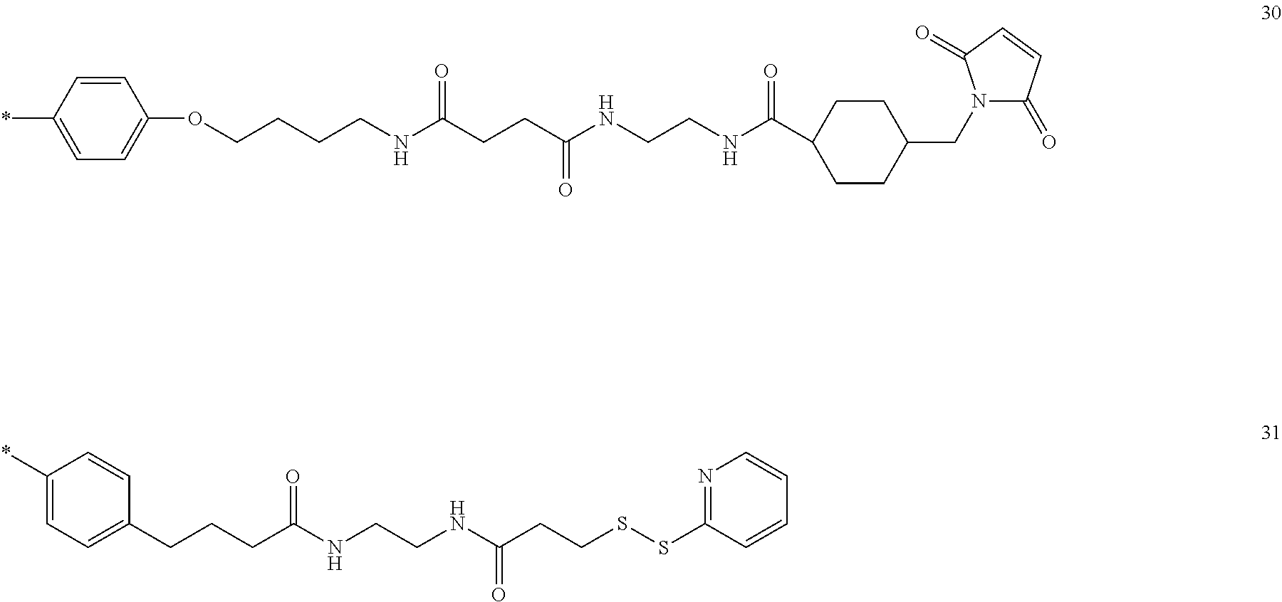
C1=CC(*)=CC=C1OCCCCNC(CCC(NCCNC(C1CCC(CN2C(=O)C=CC2=O)CC1)=O)=O)=O.C1(*)=CC=C(CCCC(NCCNC(CCSSC2=NC=CC=C2)=O)=O)C=C1
